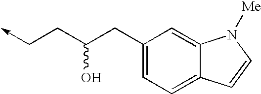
C1(CC(CC->C)O)=CC=C2C(=C1)N([Me])C=C2
